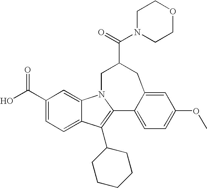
N1(C(=O)C2CC3=CC(OC)=CC=C3C3=C(C4CCCCC4)C4=CC=C(C(=O)O)C=C4N3C2)CCOCC1
